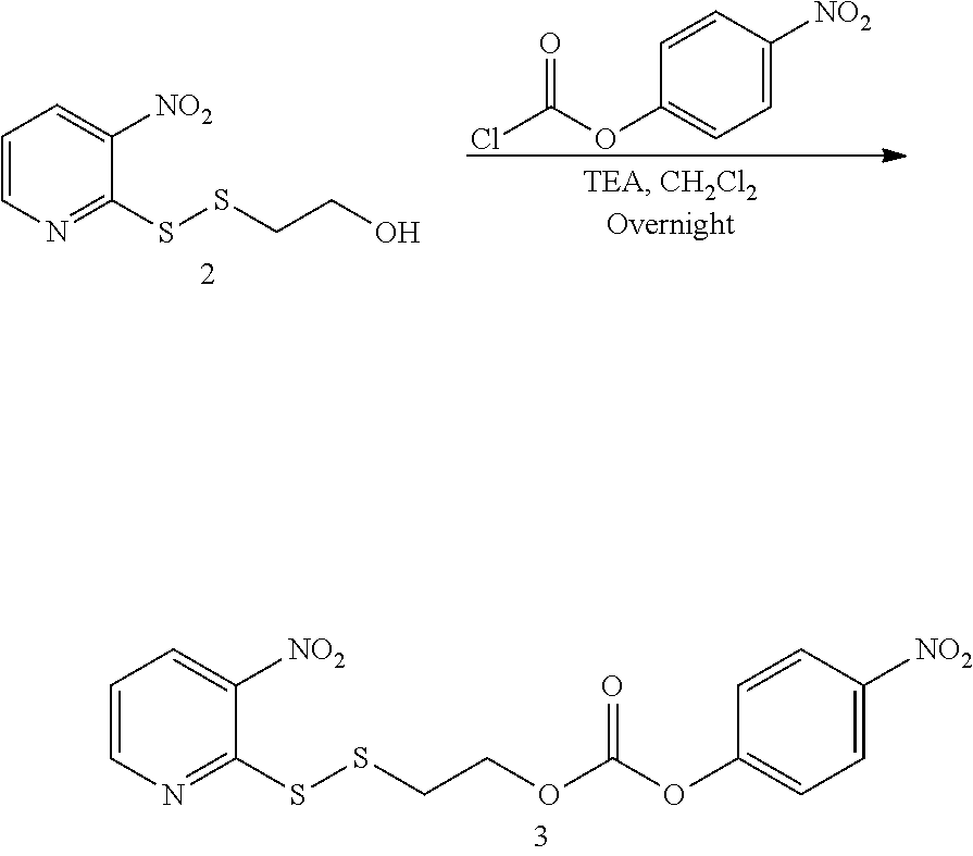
C1=CN=C(SSCCO)C([NO2])=C1.C1=CC(OC(Cl)=O)=CC=C1[NO2].C1=CN=C(SSCCOC(OC2=CC=C([NO2])C=C2)=O)C([NO2])=C1
